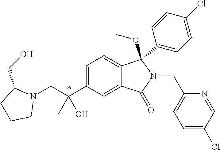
C1=C(C(CN2C(CO)CCC2)(C)O)C=C2C(=C1)C(OC)(C1=CC=C(Cl)C=C1)N(CC1=CC=C(Cl)C=N1)C2=O
